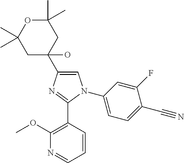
C1(C2(O)CC(C)(C)OC(C)(C)C2)=CN(C2=CC=C(C#N)C(F)=C2)C(C2=C(OC)N=CC=C2)=N1
